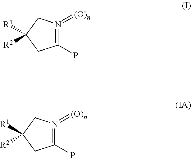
C1(P)=N(=[(O)n])CC([R1])([R2])C1.C1(P)=N(=[(O)n])CC([R2])([R1])C1
